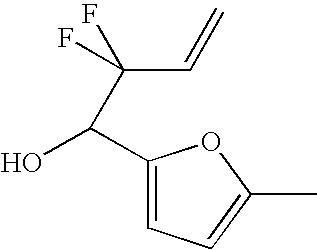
C1(C(O)C(C=C)(F)F)=CC=C(C)O1
